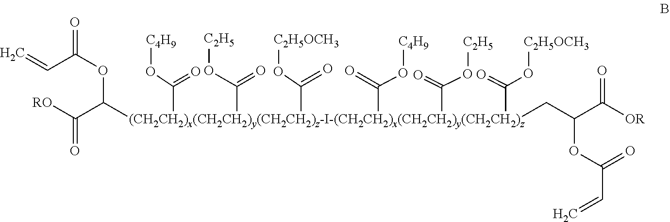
C(C(OC(C([RO])=O)[(CH2CH2)x(CH2CH2)y(CH2CH2)z-I-(CH2CH2)x(CH2CH2)y(CH2CH2)z](C(=O)O[C4H9])(CC(C([OR])=O)OC(C=C)=O)(C(O[C2H5])=O)(C(O[C2H5OCH3])=O)(C(O[C4H9])=O)(C(O[C2H5])=O)C(O[C2H5OCH3])=O)=O)=C
